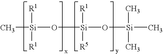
C[Si](O[Si](O[Si](C)(C)C)([R1])[R5])([R1])[R1]
